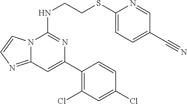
C1(Cl)=C(C2=CC3=NC=CN3C(NCCSC3=CC=C(C#N)C=N3)=N2)C=CC(Cl)=C1
